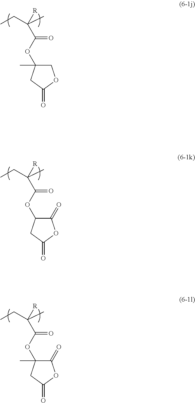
CCC(C)(C(OC1(C)COC(=O)C1)=O)[R].CCC(C)(C(OC1C(=O)OC(=O)C1)=O)[R].CCC(C)(C(OC1(C)C(=O)OC(=O)C1)=O)[R]
